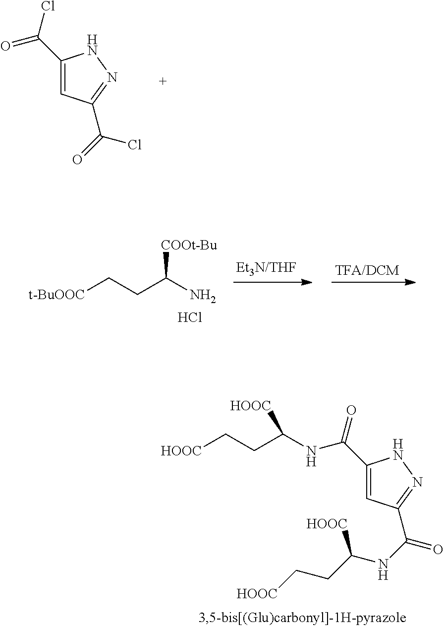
[t-BuOOC]CCC(N)[COOt-Bu].Cl.C1(C(Cl)=O)=CC(C(=O)Cl)=NN1.[HOOC]CCC(NC(C1=CC(C(NC(CC[HOOC])[HOOC])=O)=NN1)=O)[HOOC]
